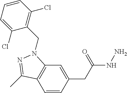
C1=CC(CC(NN)=O)=CC2=C1C(C)=NN2CC1=C(Cl)C=CC=C1Cl
